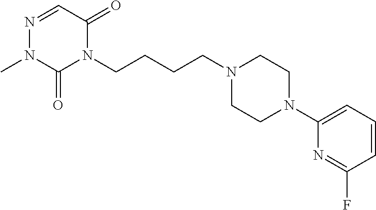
N1(CCCCN2C(=O)C=NN(C)C2=O)CCN(C2=CC=CC(F)=N2)CC1
